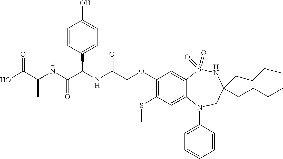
OC(C(NC(C(NC(=O)COC1=C(SC)C=C2C(=C1)S(=O)(=O)NC(CCCC)(CCCC)CN2C1=CC=CC=C1)C1=CC=C(O)C=C1)=O)C)=O
